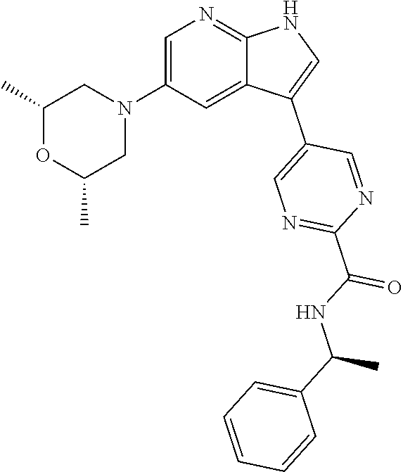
C1=C(N2CC(C)OC(C)C2)C=C2C(=N1)NC=C2C1=CN=C(C(NC(C2=CC=CC=C2)C)=O)N=C1
